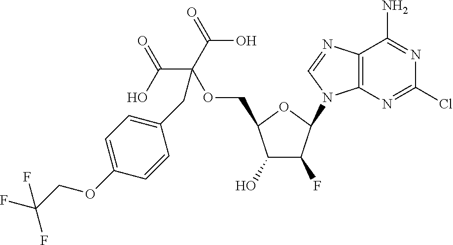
C1(O)C(F)C(N2C3=C(N=C2)C(N)=NC(Cl)=N3)OC1COC(C(O)=O)(C(=O)O)CC1=CC=C(OCC(F)(F)F)C=C1
